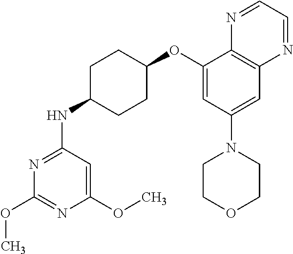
C1(OC)=CC(NC2CCC(OC3=CC(N4CCOCC4)=CC4=C3N=CC=N4)CC2)=NC(OC)=N1
